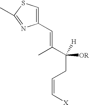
C1(C=C(C(CC=C[X])([OR])[H])C)=CSC(C)=N1
